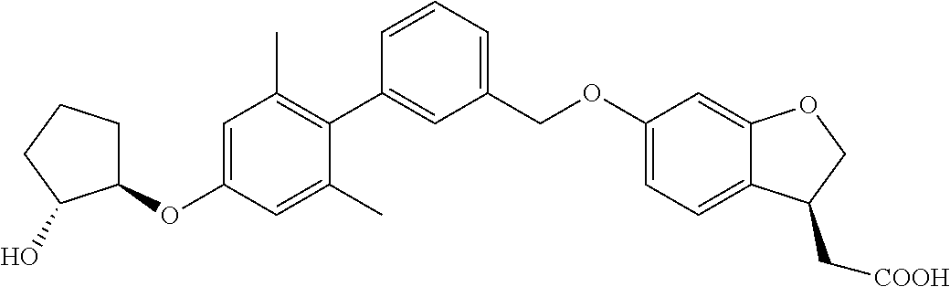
C1(C)=CC(OC2CCCC2O)=CC(C)=C1C1=CC(COC2=CC=C3C(=C2)OCC3C[COOH])=CC=C1
